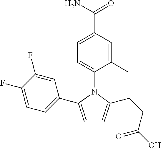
C1=C(C(N)=O)C=C(C)C(N2C(C3=CC=C(F)C(F)=C3)=CC=C2CCC(O)=O)=C1
